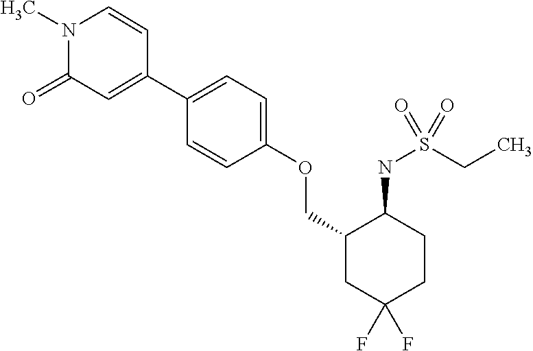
C1(C2=CC=C(OCC3CC(F)(F)CCC3NS(CC)(=O)=O)C=C2)=CC(=O)N(C)C=C1
